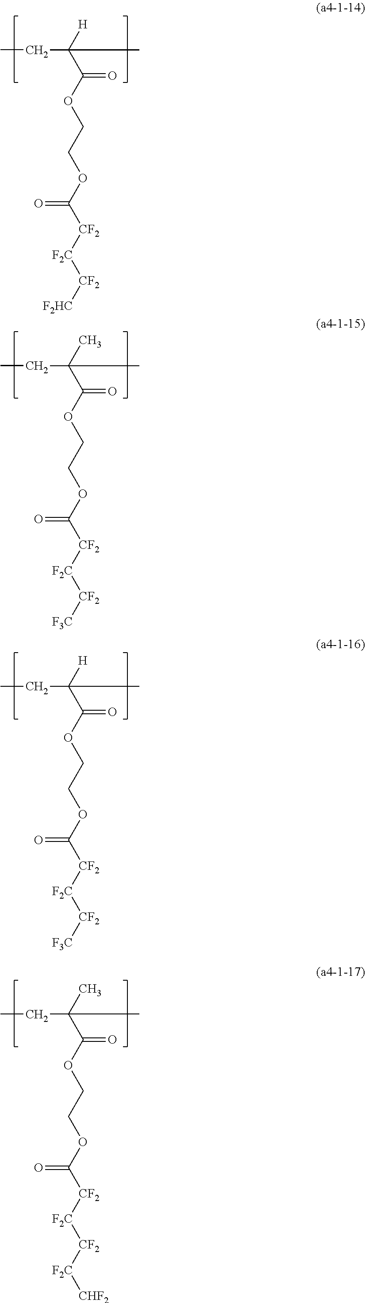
CCC(C(OCCOC([CF2][F2C][CF2][F2HC])=O)=O)([H])C.CCC(C(OCCOC([CF2][F2C][CF2][F3C])=O)=O)(C)C.CCC(C(OCCOC([CF2][F2C][CF2][F3C])=O)=O)([H])C.CCC(C(OCCOC([CF2][F2C][CF2][F2C][CHF2])=O)=O)(C)C
